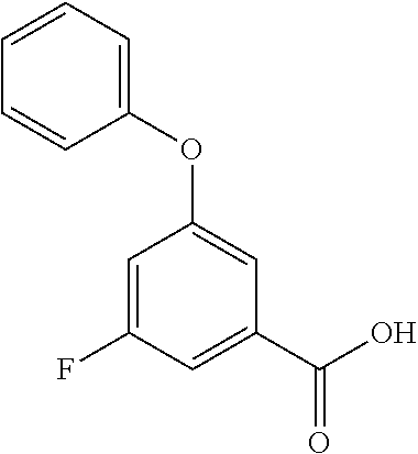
C1=CC=CC(OC2=CC(C(O)=O)=CC(F)=C2)=C1
